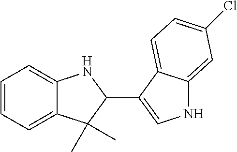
C1=CC=C2C(=C1)NC(C1=CNC3=CC(Cl)=CC=C13)C2(C)C
